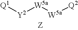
[Q1][Y2][W5a][W5a][Q2].[Z]
